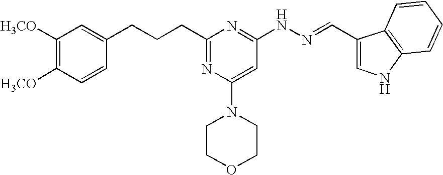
C1([H3CO])=C([H3CO])C=CC(CCCC2=NC(N3CCOCC3)=CC(NN=CC3=CNC4=C3C=CC=C4)=N2)=C1
